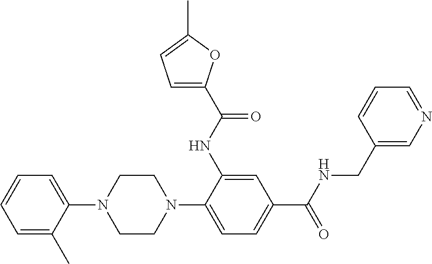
C1=C(C)C(N2CCN(C3=CC=C(C(NCC4=CN=CC=C4)=O)C=C3NC(C3=CC=C(C)O3)=O)CC2)=CC=C1
